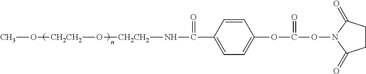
C1=CC(C(N[CH2CH2]O[CH2CH2]OC)=O)=CC=C1OC(ON1C(=O)CCC1=O)=O
